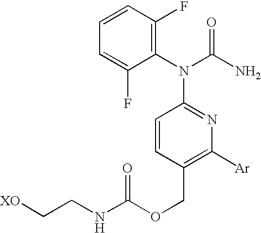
C1(N(C(N)=O)C2=NC([Ar])=C(COC(NCC[XO])=O)C=C2)=C(F)C=CC=C1F
